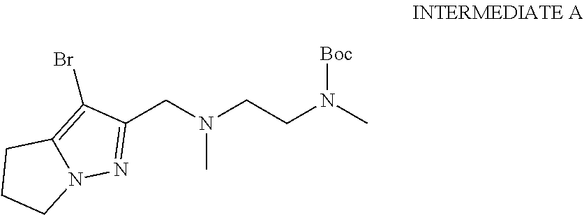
C1(CN(CCN(C)[Boc])C)=NN2C(=C1Br)CCC2
